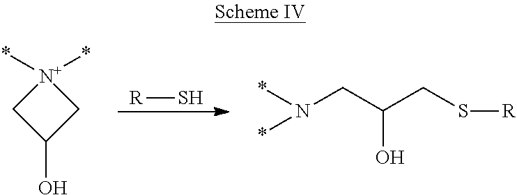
[R]S.C1(O)C[N+](*)(*)C1.N(CC(CS[R])O)(*)*
